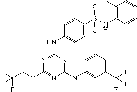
N(C1=NC(OCC(F)(F)F)=NC(NC2=CC(C(F)(F)F)=CC=C2)=N1)C1=CC=C(S(NC2=C(C)C=CC=C2)(=O)=O)C=C1
